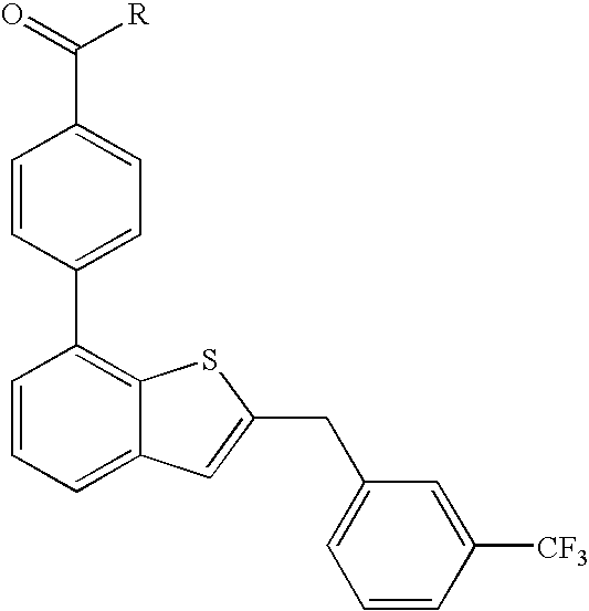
C1=CC(C2=C3C(=CC=C2)C=C(CC2=CC=CC([CF3])=C2)S3)=CC=C1C(=O)[R]
